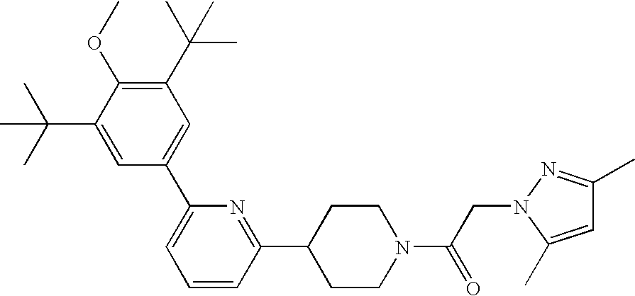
C1(C(C)(C)C)=C(OC)C(C(C)(C)C)=CC(C2=CC=CC(C3CCN(C(CN4C(C)=CC(C)=N4)=O)CC3)=N2)=C1
